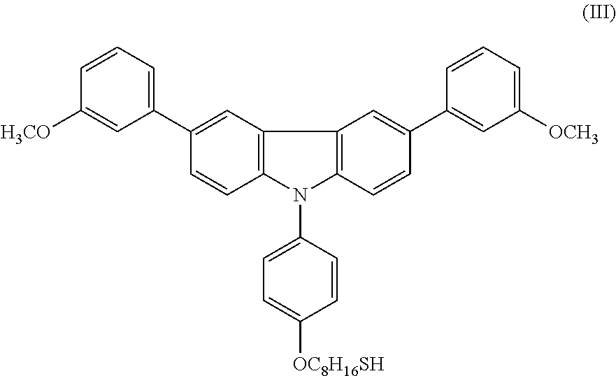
C12=C(C=C(C3=CC=CC([H3CO])=C3)C=C1)C1=C(N2C2=CC=C([OC8H16SH])C=C2)C=CC(C2=CC([OCH3])=CC=C2)=C1
